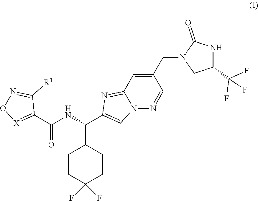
C1CC(F)(F)CCC1C(NC(C1=[X]ON=C1[R1])=O)C1=CN2C(=N1)C=C(CN1CC(C(F)(F)F)NC1=O)C=N2
